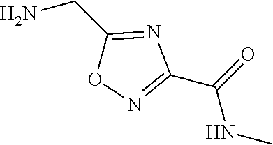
NCC1=NC(C(=O)NC)=NO1
